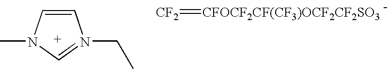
C1=CN(C)C=N1CC.[CF2]=[CFOCF2CF(CF3)OCF2CF2SO3]
